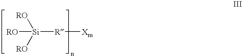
[Si]([R][Xm])([RO])([RO])[RO]
